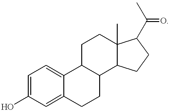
C1=C(O)C=C2C(=C1)C1C(CC2)C2C(C)(CC1)C(C(=O)C)CC2
